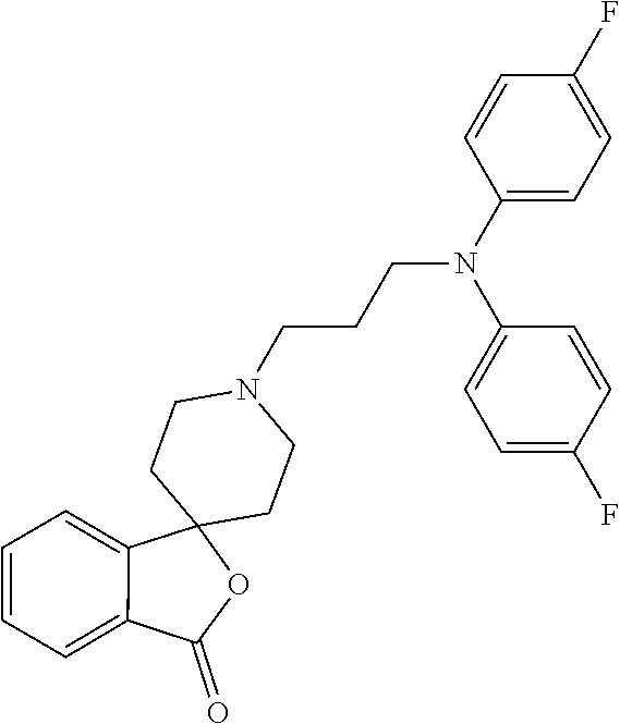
C1(N(C2=CC=C(F)C=C2)CCCN2CCC3(CC2)C2=CC=CC=C2C(=O)O3)=CC=C(F)C=C1
